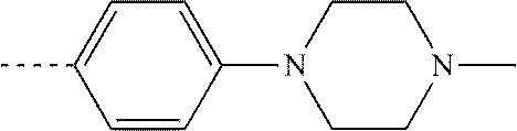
C1=CC(N2CCN(C)CC2)=CC=C1C
